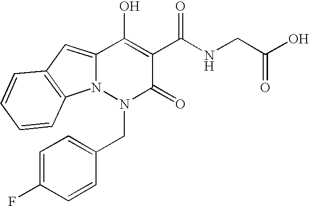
C12=CC3=C(N1N(CC1=CC=C(F)C=C1)C(=O)C(C(NCC(=O)O)=O)=C2O)C=CC=C3
